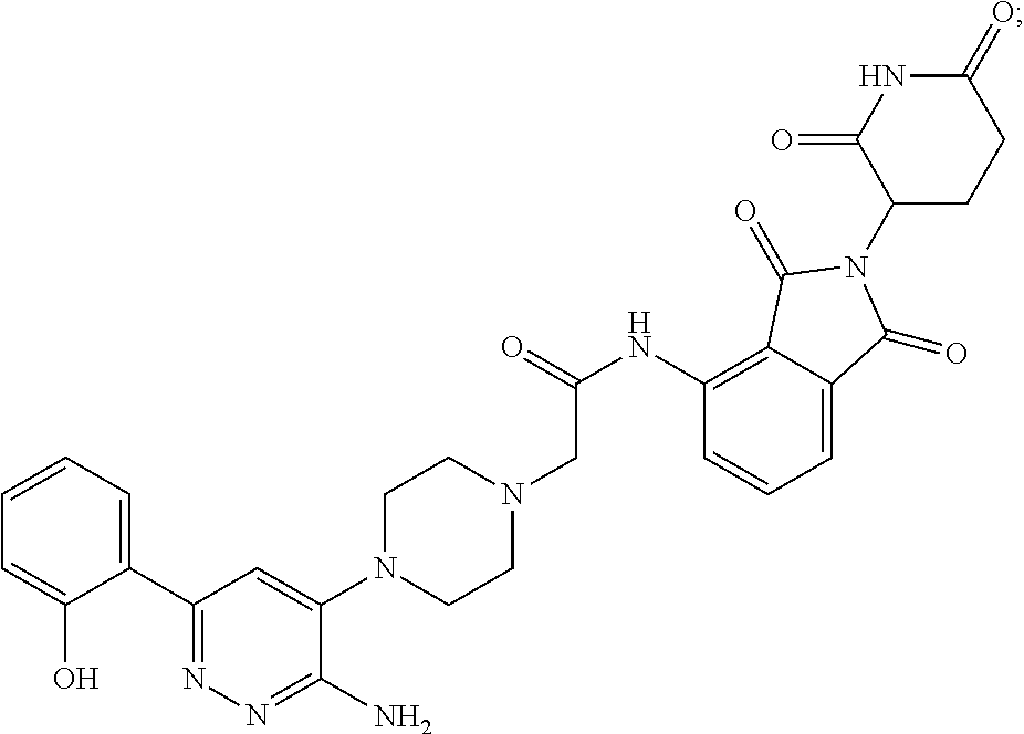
N(C1=C2C(=CC=C1)C(=O)N(C1CCC(=O)NC1=O)C2=O)C(=O)CN1CCN(C2=CC(C3=CC=CC=C3O)=NN=C2N)CC1
